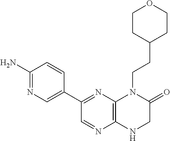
C1(N)=NC=C(C2=NC3=C(N=C2)NCC(=O)N3CCC2CCOCC2)C=C1
